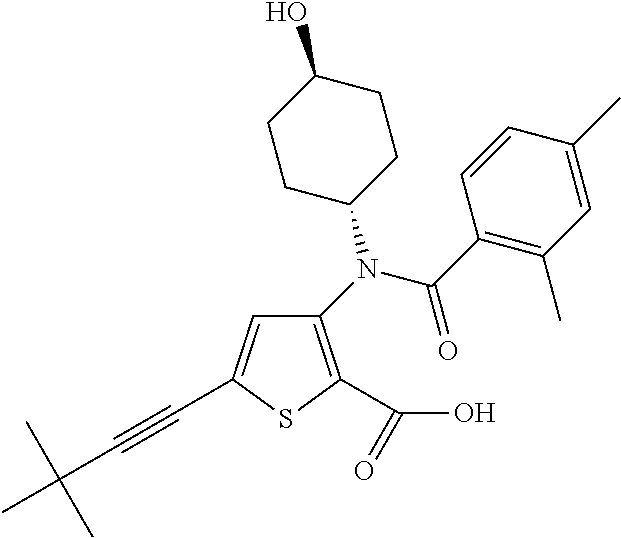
C1(N(C2CCC(O)CC2)C(C2=C(C)C=C(C)C=C2)=O)=C(C(O)=O)SC(C#CC(C)(C)C)=C1
